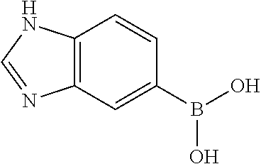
C12=C(C=C(B(O)O)C=C1)N=CN2
